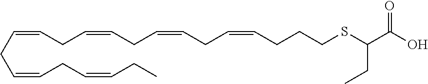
C(CC=CCC=CCC)=CCC=CCC=CCC=CCCCSC(C(O)=O)CC
